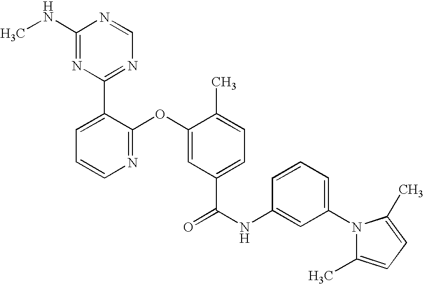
N1=C(OC2=CC(C(NC3=CC(N4C(C)=CC=C4C)=CC=C3)=O)=CC=C2C)C(C2=NC=NC(NC)=N2)=CC=C1
